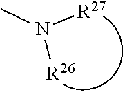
N([R26])([R27])C
